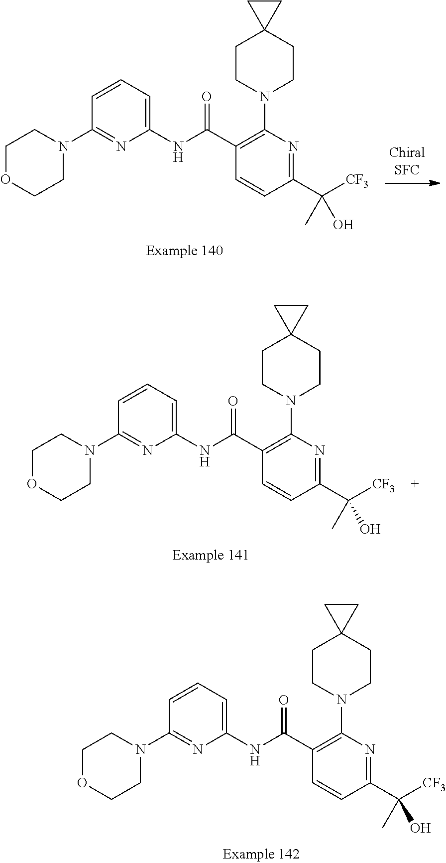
C1N(C2=NC(NC(C3=C(N4CCC5(CC4)CC5)N=C(C([CF3])(C)O)C=C3)=O)=CC=C2)CCOC1.C1N(C2=NC(NC(C3=C(N4CCC5(CC4)CC5)N=C(C([CF3])(C)O)C=C3)=O)=CC=C2)CCOC1.C1N(C2=NC(NC(C3=C(N4CCC5(CC4)CC5)N=C(C([CF3])(C)O)C=C3)=O)=CC=C2)CCOC1
